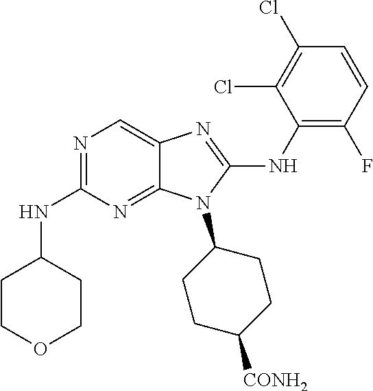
N1=C(NC2CCOCC2)N=C2C(=C1)N=C(NC1=C(F)C=CC(Cl)=C1Cl)N2C1CCC([CONH2])CC1
